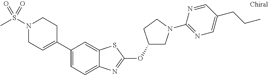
N1(S(=O)(=O)C)CC=C(C2=CC=C3C(=C2)SC(OC2CN(C4=NC=C(CCC)C=N4)CC2)=N3)CC1
